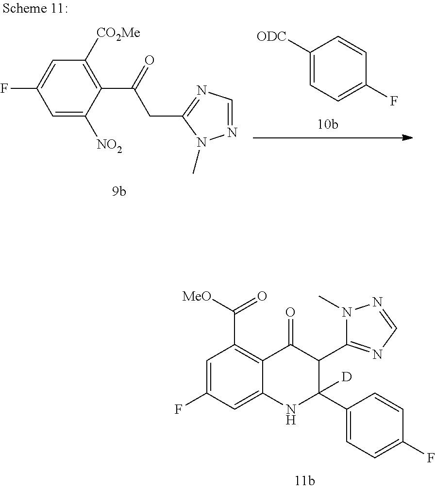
C1([ODC])=CC=C(F)C=C1.N1=CN=C(CC(C2=C([CO2Me])C=C(F)C=C2[NO2])=O)N1C.N1(C)C(C2C(=O)C3=C(C(=O)[MeO])C=C(F)C=C3NC2(C2=CC=C(F)C=C2)[D])=NC=N1
